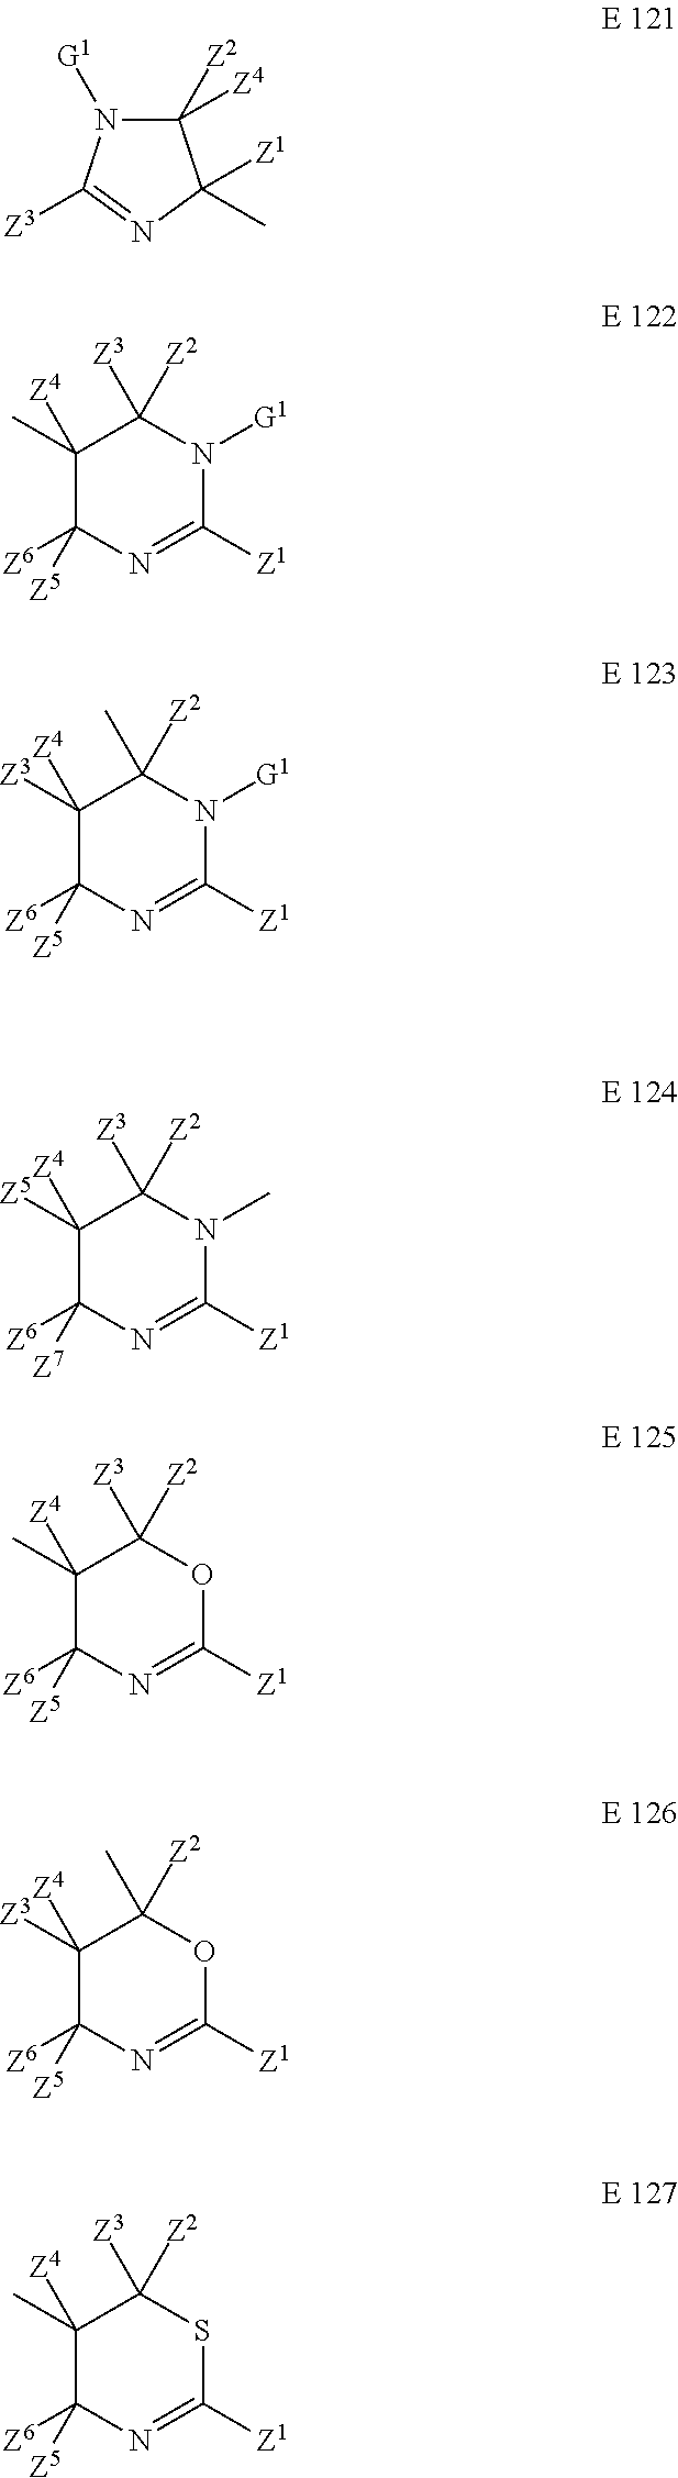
C1([Z2])([Z4])N([G1])C([Z3])=NC1([Z1])C.C1([Z4])(C)C([Z6])([Z5])N=C([Z1])N([G1])C1([Z3])[Z2].C1([Z4])([Z3])C([Z6])([Z5])N=C([Z1])N([G1])C1(C)[Z2].C1([Z4])([Z5])C([Z6])([Z7])N=C([Z1])N(C)C1([Z3])[Z2].C1([Z4])(C)C([Z6])([Z5])N=C([Z1])OC1([Z3])[Z2].C1([Z4])([Z3])C([Z6])([Z5])N=C([Z1])OC1(C)[Z2].C1([Z4])(C)C([Z6])([Z5])N=C([Z1])SC1([Z3])[Z2]
